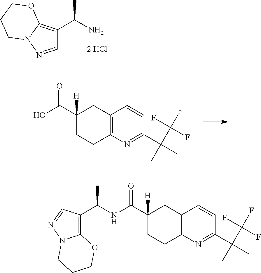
OC(C1([H])CCC2=C(C1)C=CC(C(C)(C)C(F)(F)F)=N2)=O.C1=NN2C(=C1C(N)C)OCCC2.C12=C(C(NC(C3([H])CCC4=C(C3)C=CC(C(C)(C)C(F)(F)F)=N4)=O)C)C=NN1CCCO2
